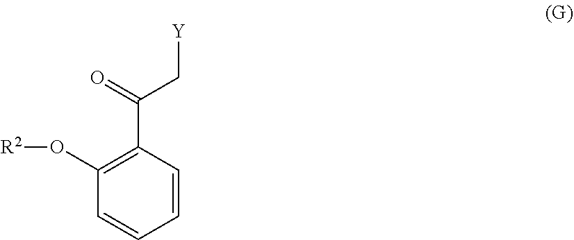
C1=CC(C(C[Y])=O)=C(O[R2])C=C1
